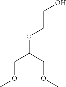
O(C(COC)COC)CCO
